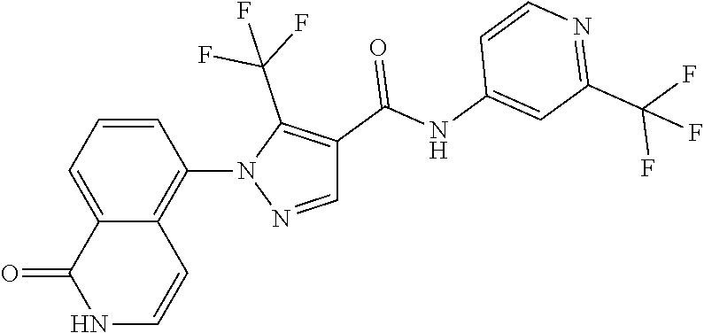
C1=CC(N2N=CC(C(NC3=CC(C(F)(F)F)=NC=C3)=O)=C2C(F)(F)F)=C2C(=C1)C(=O)NC=C2
